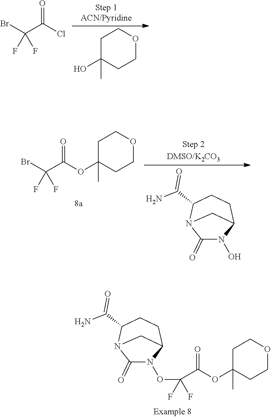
C1(=O)N(OC(C(=O)OC2(C)CCOCC2)(F)F)C2CCC(C(=O)N)N1C2.BrC(C(Cl)=O)(F)F.OC1(C)CCOCC1.C1(=O)N(O)C2CCC(C(=O)N)N1C2.BrC(C(OC1(C)CCOCC1)=O)(F)F
